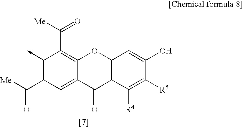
[Me]C(C1=C(->C)C(C([Me])=O)=C2C(=C1)C(=O)C1=C(O2)C=C(O)C([R5])=C1[R4])=O
